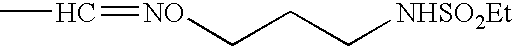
[NO](CCC[NHSO2Et])=CC
